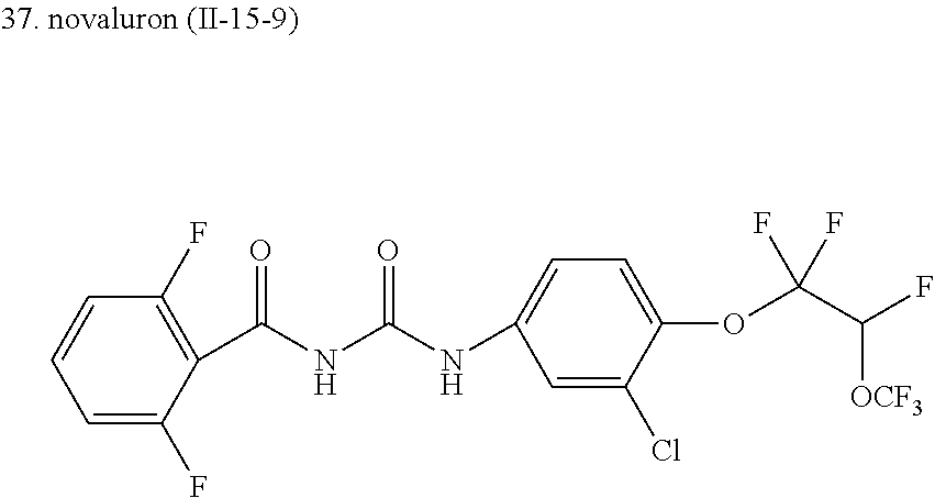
C1=CC=C(F)C(C(NC(NC2=CC=C(OC(C(F)[OCF3])(F)F)C(Cl)=C2)=O)=O)=C1F
